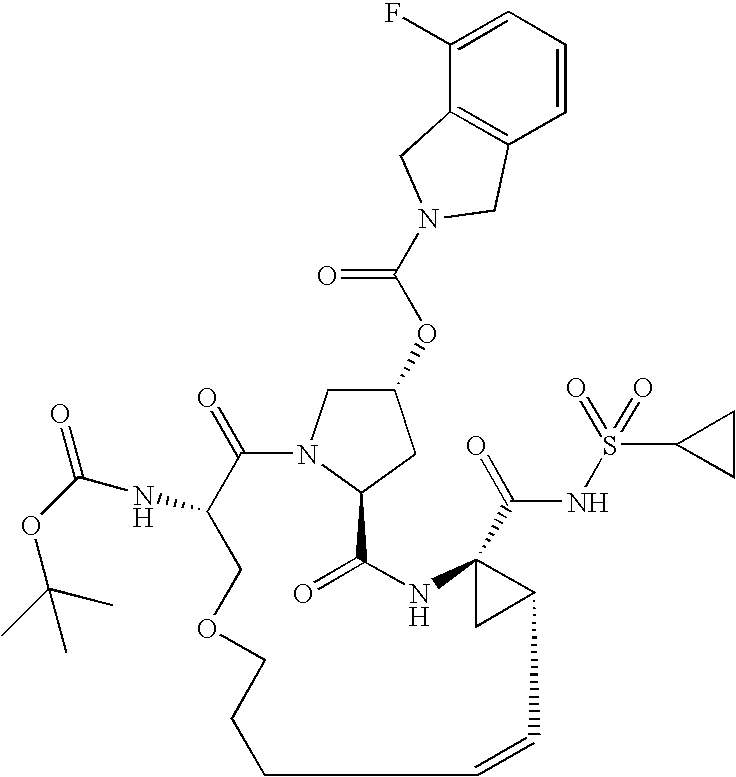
C1(=O)C(NC(=O)OC(C)(C)C)COCCCC=CC2C(C(=O)NS(=O)(=O)C3CC3)(NC(=O)C3N1CC(OC(N1CC4=C(C=CC=C4F)C1)=O)C3)C2
